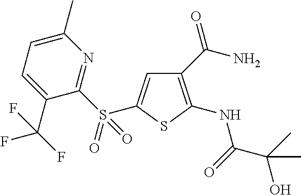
C1(C(N)=O)=C(NC(C(C)(O)C)=O)SC(S(C2=NC(C)=CC=C2C(F)(F)F)(=O)=O)=C1
